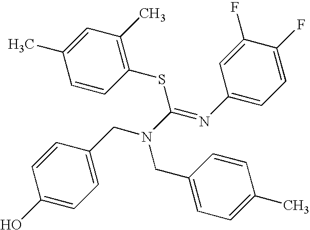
C1=C(CN(C(=NC2=CC=C(F)C(F)=C2)SC2=C(C)C=C(C)C=C2)CC2=CC=C(C)C=C2)C=CC(O)=C1
